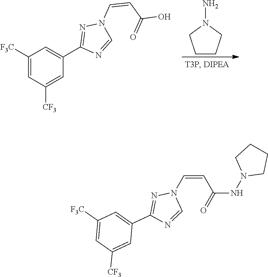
C1(C2=CC([F3C])=CC([CF3])=C2)=NN(C=CC(=O)O)C=N1.C1CCN(N)C1.N(N1CCCC1)C(C=CN1N=C(C2=CC([F3C])=CC([CF3])=C2)N=C1)=O
